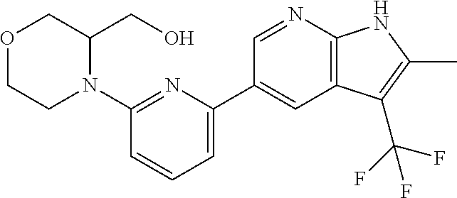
C12=C(N=CC(C3=CC=CC(N4C(CO)COCC4)=N3)=C1)NC(C)=C2C(F)(F)F
